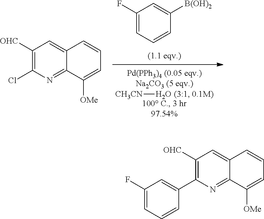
[CH3CN]O.C1(F)=CC=CC([B(OH)2])=C1.C1([OHC])=C(Cl)N=C2C(=C1)C=CC=C2[OMe].C1([OHC])=C(C2=CC(F)=CC=C2)N=C2C(=C1)C=CC=C2[OMe]
